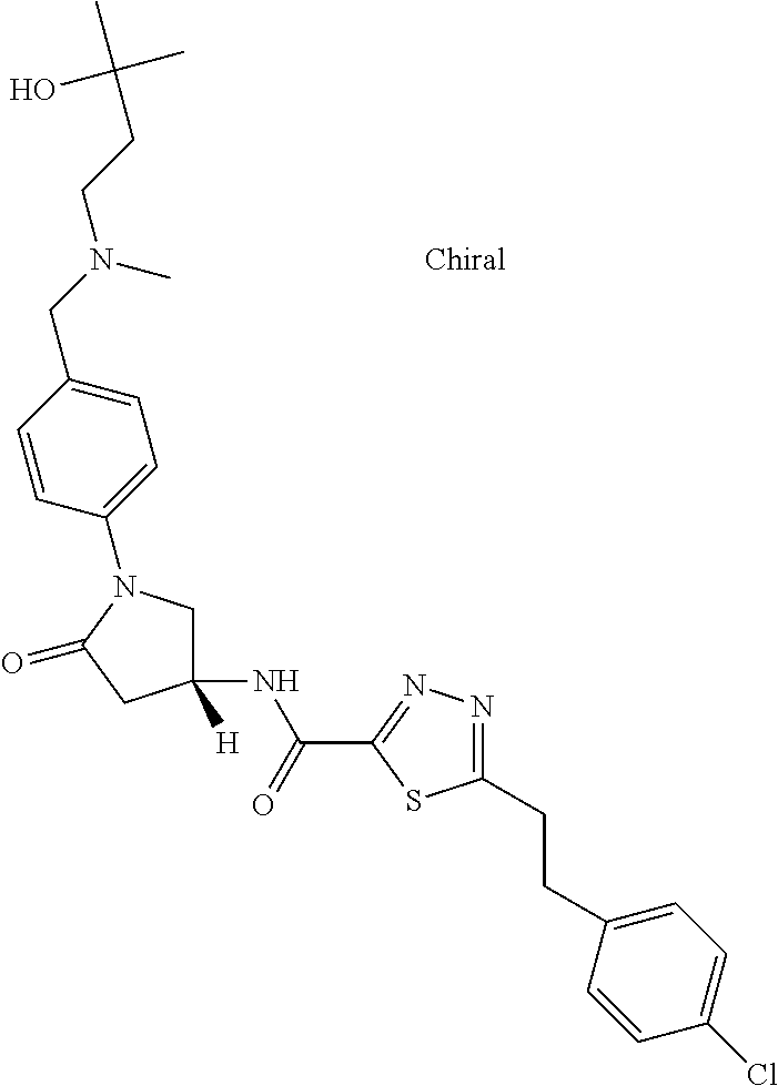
C1(CCC2=NN=C(C(NC3([H])CN(C4=CC=C(CN(CCC(C)(C)O)C)C=C4)C(=O)C3)=O)S2)=CC=C(Cl)C=C1
